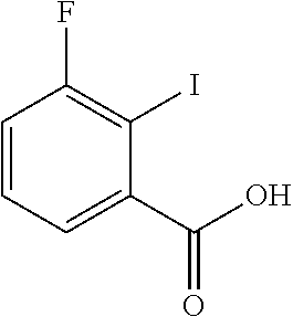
IC1=C(F)C=CC=C1C(O)=O
